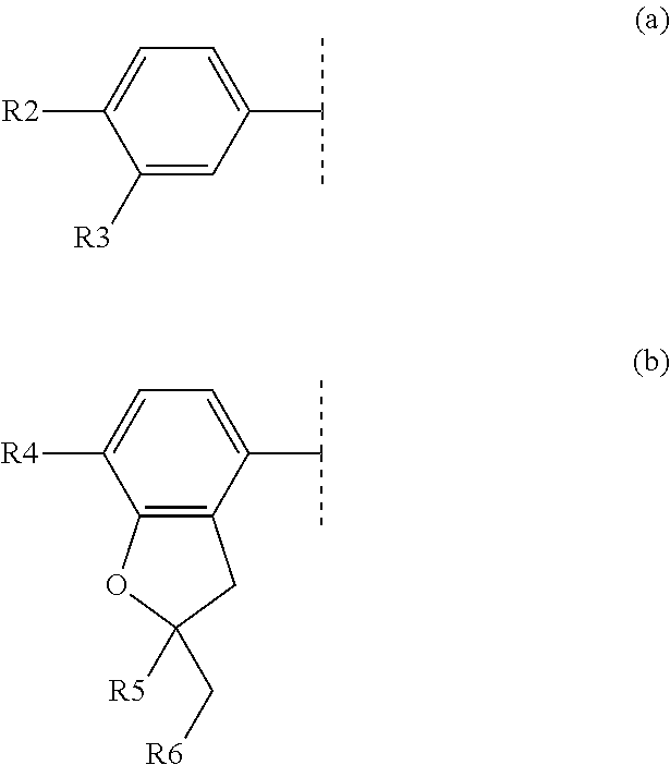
C1(C(C)C)=CC=C([R2])C([R3])=C1.C1(C(C)C)=CC=C([R4])C2=C1CC([R5])(C[R6])O2
